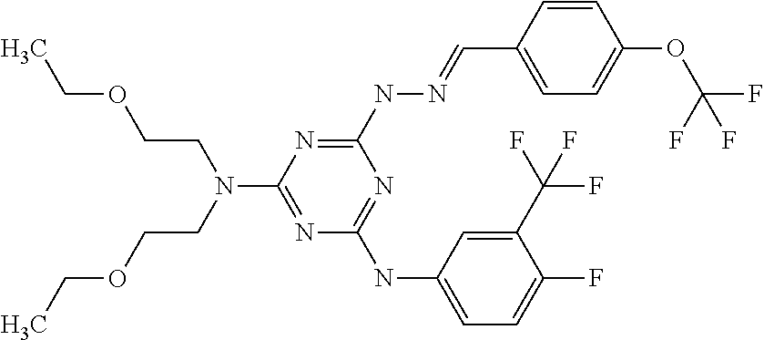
C1(NN=CC2=CC=C(OC(F)(F)F)C=C2)=NC(N(CCOCC)CCOCC)=NC(NC2=CC=C(F)C(C(F)(F)F)=C2)=N1
